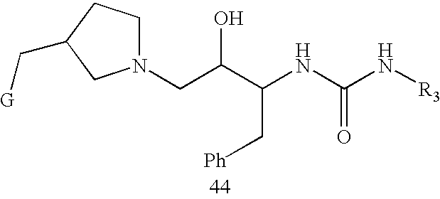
N1(CC(C(NC(N[R3])=O)C[Ph])O)CCC(C[G])C1
